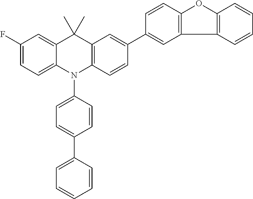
C1(F)=CC=C2C(=C1)C(C)(C)C1=C(N2C2=CC=C(C3=CC=CC=C3)C=C2)C=CC(C2=CC3=C(C=C2)OC2=C3C=CC=C2)=C1
